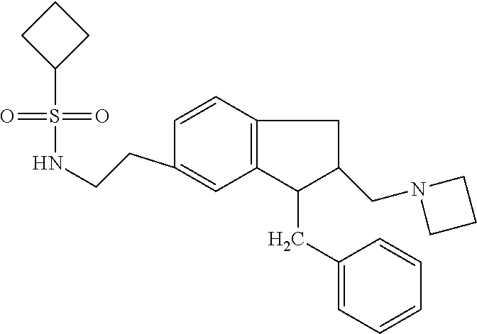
C12=C(C=CC(CCNS(=O)(=O)C3CCC3)=C1)CC(CN1CCC1)C2CC1=CC=CC=C1
